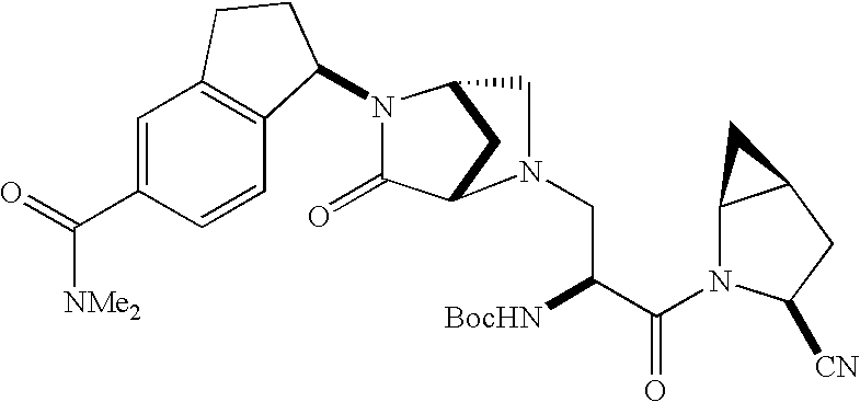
C1(=O)C2CC(CN2CC([BocHN])C(=O)N2C3C(CC2[CN])C3)N1C1C2=C(C=C(C(=O)[NMe2])C=C2)CC1
